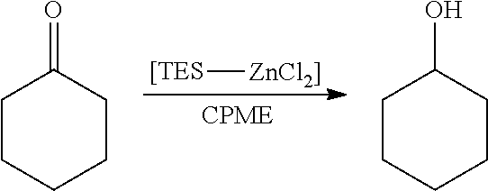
C1CCCCC1=O.C1CCCCC1O.[[TES][ZnCl2]]
